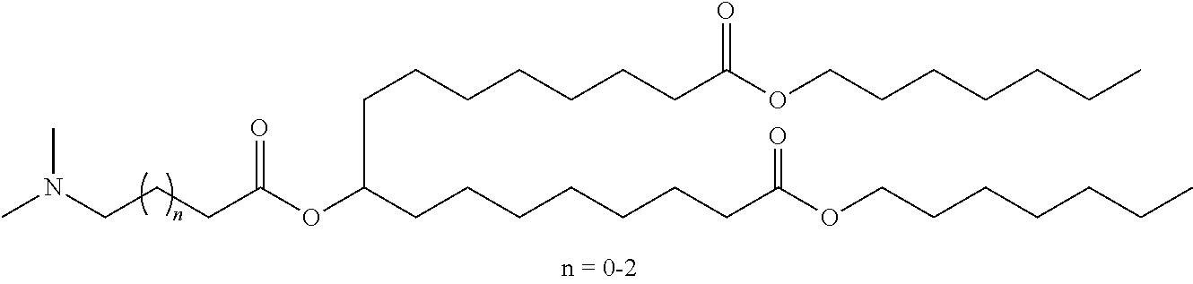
C(CC(OC(CCCCCCCC(OCCCCCCC)=O)CCCCCCCC(OCCCCCCC)=O)=O)CN(C)C
